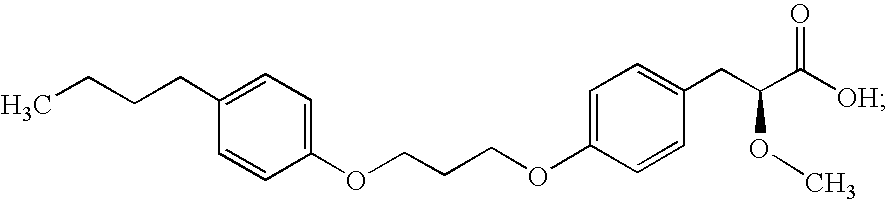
C(COC1=CC=C(CC(C([OH])=O)OC)C=C1)COC1=CC=C(CCCC)C=C1
